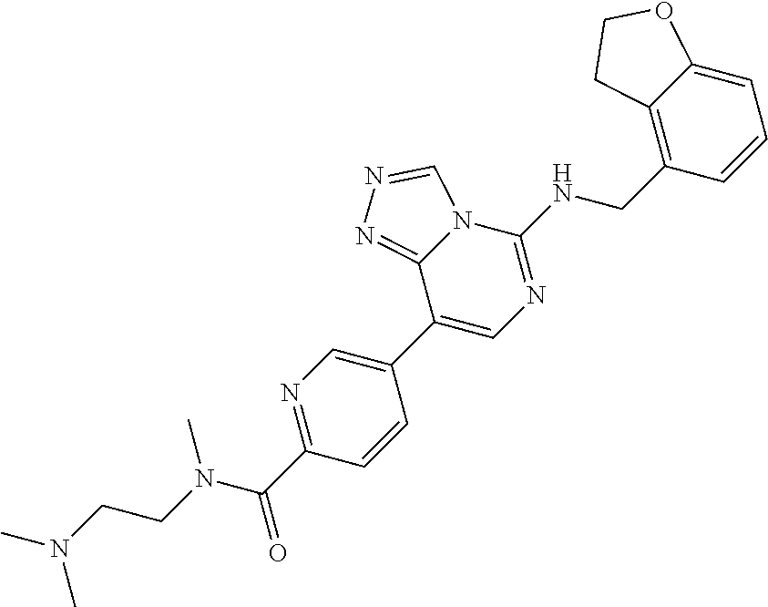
C1(C(=O)N(CCN(C)C)C)=NC=C(C2=CN=C(NCC3=C4C(=CC=C3)OCC4)N3C2=NN=C3)C=C1
